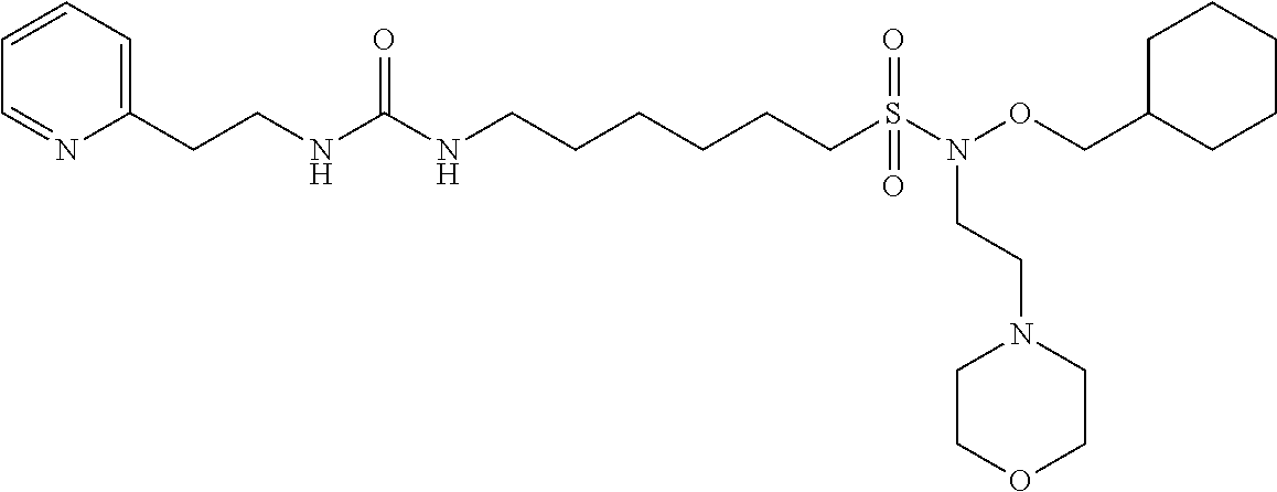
C1(CCNC(NCCCCCCS(=O)(N(OCC2CCCCC2)CCN2CCOCC2)=O)=O)=CC=CC=N1
